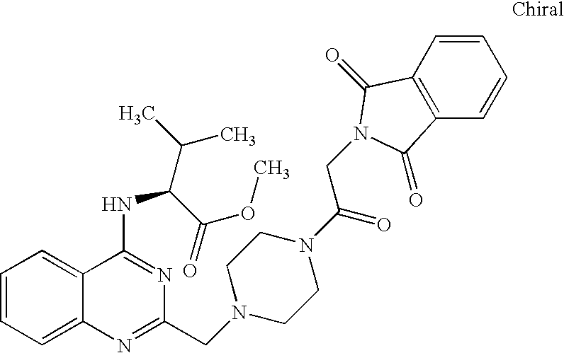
C1=CC=C2C(=C1)C(NC(C(C)C)C(=O)OC)=NC(CN1CCN(C(=O)CN3C(=O)C4=C(C=CC=C4)C3=O)CC1)=N2
